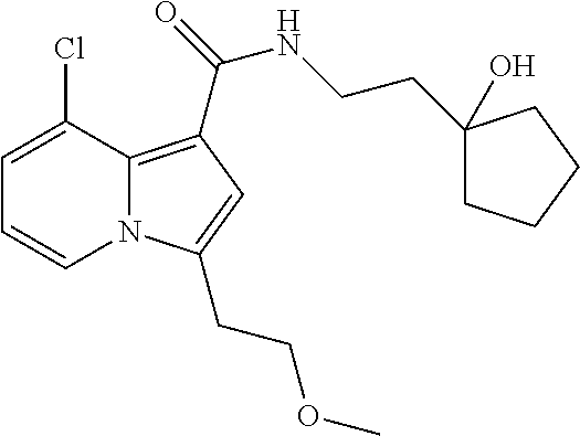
C1=C(Cl)C2=C(C(NCCC3(O)CCCC3)=O)C=C(CCOC)N2C=C1
